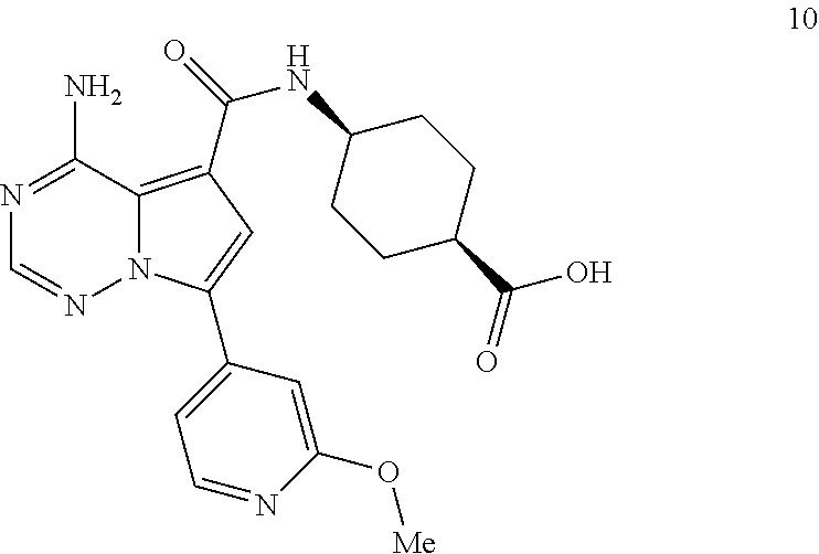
N1=C(N)C2=C(C(=O)NC3CCC(C(O)=O)CC3)C=C(C3=CC=NC(O[Me])=C3)N2N=C1
